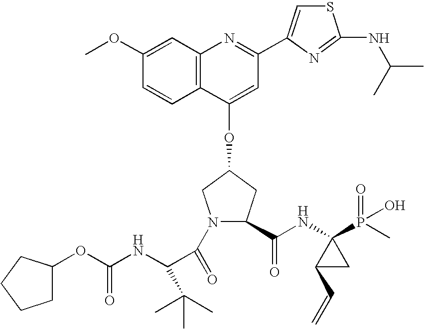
C12=C(C=C(OC)C=C1)N=C(C1=CSC(NC(C)C)=N1)C=C2OC1CC(C(NC2(P(=O)(O)C)C(C=C)C2)=O)N(C(=O)C(C(C)(C)C)NC(=O)OC2CCCC2)C1
